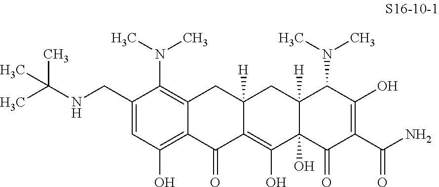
C(C1=CC(O)=C2C(=C1N(C)C)CC1([H])C(=C(O)C3(O)C([H])(C1)C(N(C)C)C(O)=C(C(N)=O)C3=O)C2=O)NC(C)(C)C
